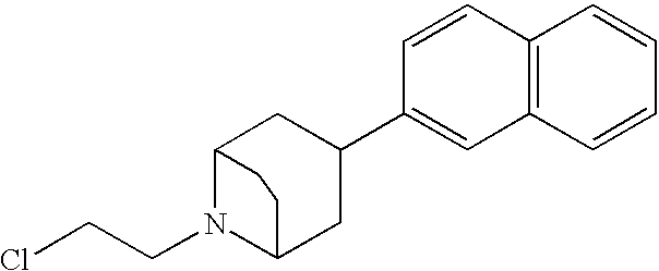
C12=C(C=CC=C1)C=C(C1CC3N(CCCl)C(C1)CC3)C=C2
